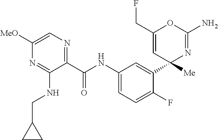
C1(C(NC2=CC=C(F)C(C3([Me])N=C(N)OC(CF)=C3)=C2)=O)=NC=C([MeO])N=C1NCC1CC1
